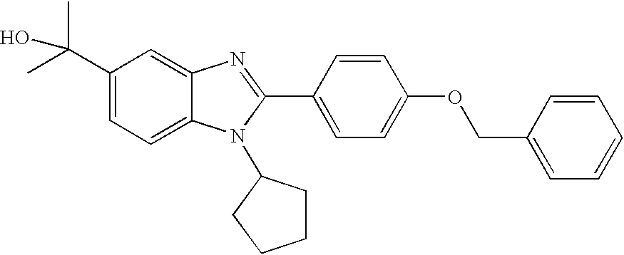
C1=C(C(C)(C)O)C=C2C(=C1)N(C1CCCC1)C(C1=CC=C(OCC3=CC=CC=C3)C=C1)=N2
